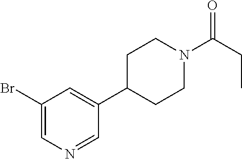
C1(Br)=CN=CC(C2CCN(C(CC)=O)CC2)=C1
